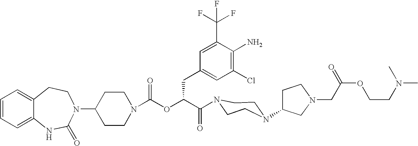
C12=CC=CC=C1NC(=O)N(C1CCN(C(OC(C(=O)N3CCN(C4CCN(CC(OCCN(C)C)=O)C4)CC3)CC3=CC(Cl)=C(N)C(C(F)(F)F)=C3)=O)CC1)CC2
